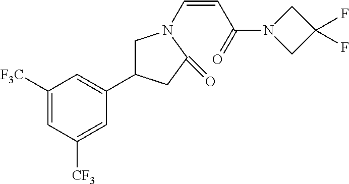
C1([F3C])=CC([CF3])=CC(C2CN(C=CC(N3CC(F)(F)C3)=O)C(=O)C2)=C1
